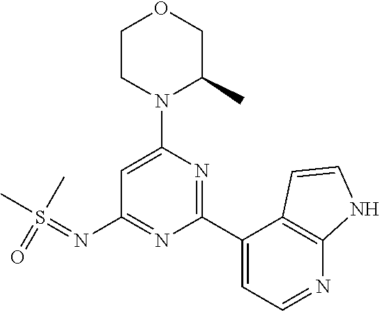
C1(N2C(C)COCC2)=CC(N=S(C)(C)=O)=NC(C2=CC=NC3=C2C=CN3)=N1
